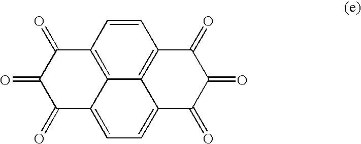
C12=C3C=CC4=C1C(=CC=C2C(=O)C(=O)C3=O)C(=O)C(=O)C4=O
